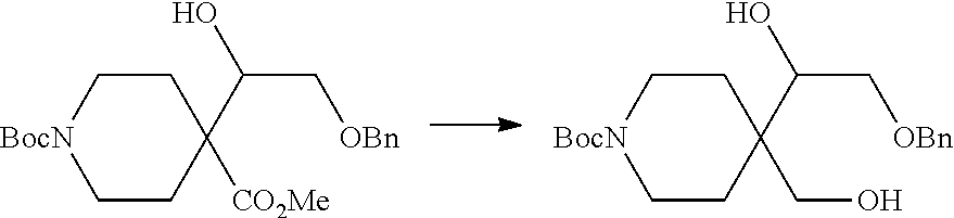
C1CC(C(C[OBn])O)([CO2Me])CC[BocN]1.C1CC(C(C[OBn])O)(CO)CC[BocN]1
